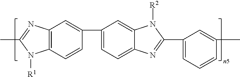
C12=C(C=CC(C3=CC=C4C(=C3)N([R2])C(C3=CC=CC(C)=C3)=N4)=C1)N([R1])C(C)=N2
